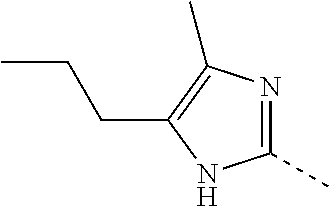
C1(C)=NC(C)=C(CCC)N1
